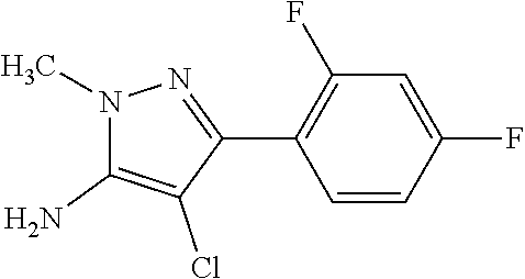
C1=C(F)C=CC(C2=NN(C)C(N)=C2Cl)=C1F
